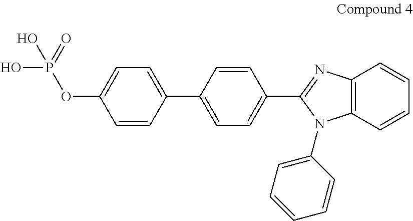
O(C1=CC=C(C2=CC=C(C3=NC4=C(C=CC=C4)N3C3=CC=CC=C3)C=C2)C=C1)P(O)(=O)O
